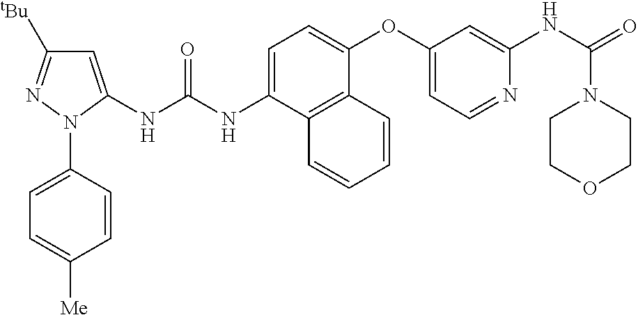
C1=C(NC(NC2=CC([tBu])=NN2C2=CC=C([Me])C=C2)=O)C2=C(C(OC3=CC=NC(NC(=O)N4CCOCC4)=C3)=C1)C=CC=C2
